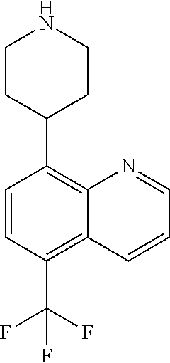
C1=CC(C(F)(F)F)=C2C(=C1C1CCNCC1)N=CC=C2
